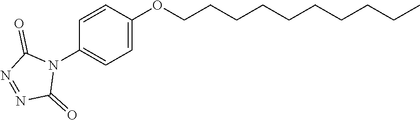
C1=CC(OCCCCCCCCCC)=CC=C1N1C(=O)N=NC1=O
